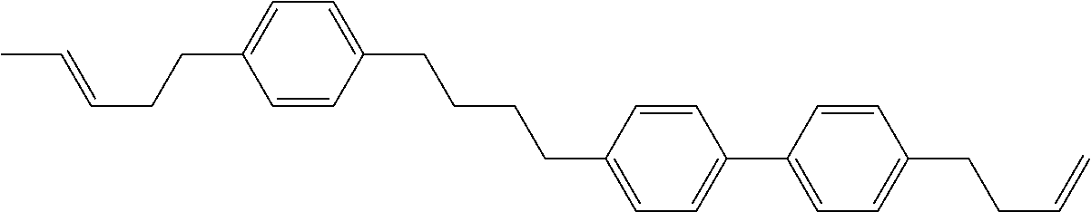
C1=CC(CCCCC2=CC=C(C3=CC=C(CCC=C)C=C3)C=C2)=CC=C1CCC=CC
